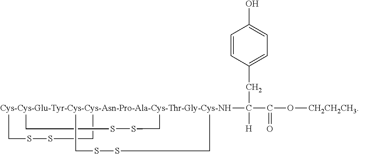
[Cys-Cys-Glu-Tyr-Cys-Cys-Asn-Pro-Ala-Cys-Thr-Gly-Cys-NH]123(C(CC4=CC=C(O)C=C4)([H])C(O[CH2CH2CH3])=O)(CSSC1)(CSSC2)CSSC3
